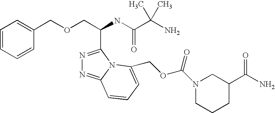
C(OCC(C1=NN=C2N1C(COC(N1CCCC(C(=O)N)C1)=O)=CC=C2)NC(=O)C(C)(N)C)C1=CC=CC=C1
